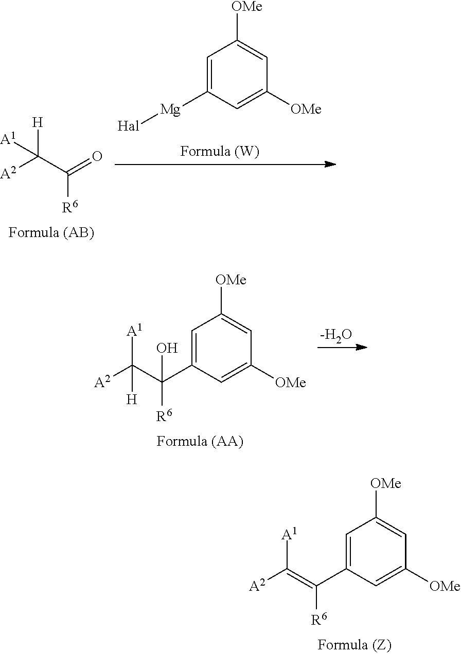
[A2]C(C(=O)[R6])([H])[A1].C1=C([Mg][Hal])C=C([OMe])C=C1[OMe].C1=C(C(C([A2])([A1])[H])([R6])O)C=C([OMe])C=C1[OMe].[-H2O].C1=C(C(=C([A2])[A1])[R6])C=C([OMe])C=C1[OMe]
